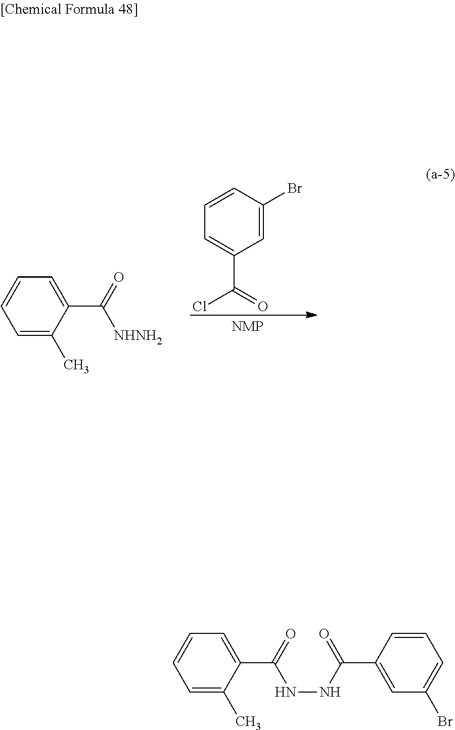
C1=CC(Br)=CC(C(=O)Cl)=C1.C1=C(C)C(C(=O)[NHNH2])=CC=C1.C1=C(C)C(C(=O)NNC(=O)C2=CC(Br)=CC=C2)=CC=C1
